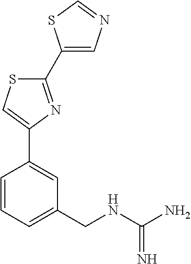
C1=CC=C(CNC(N)=N)C=C1C1=CSC(C2=CN=CS2)=N1
